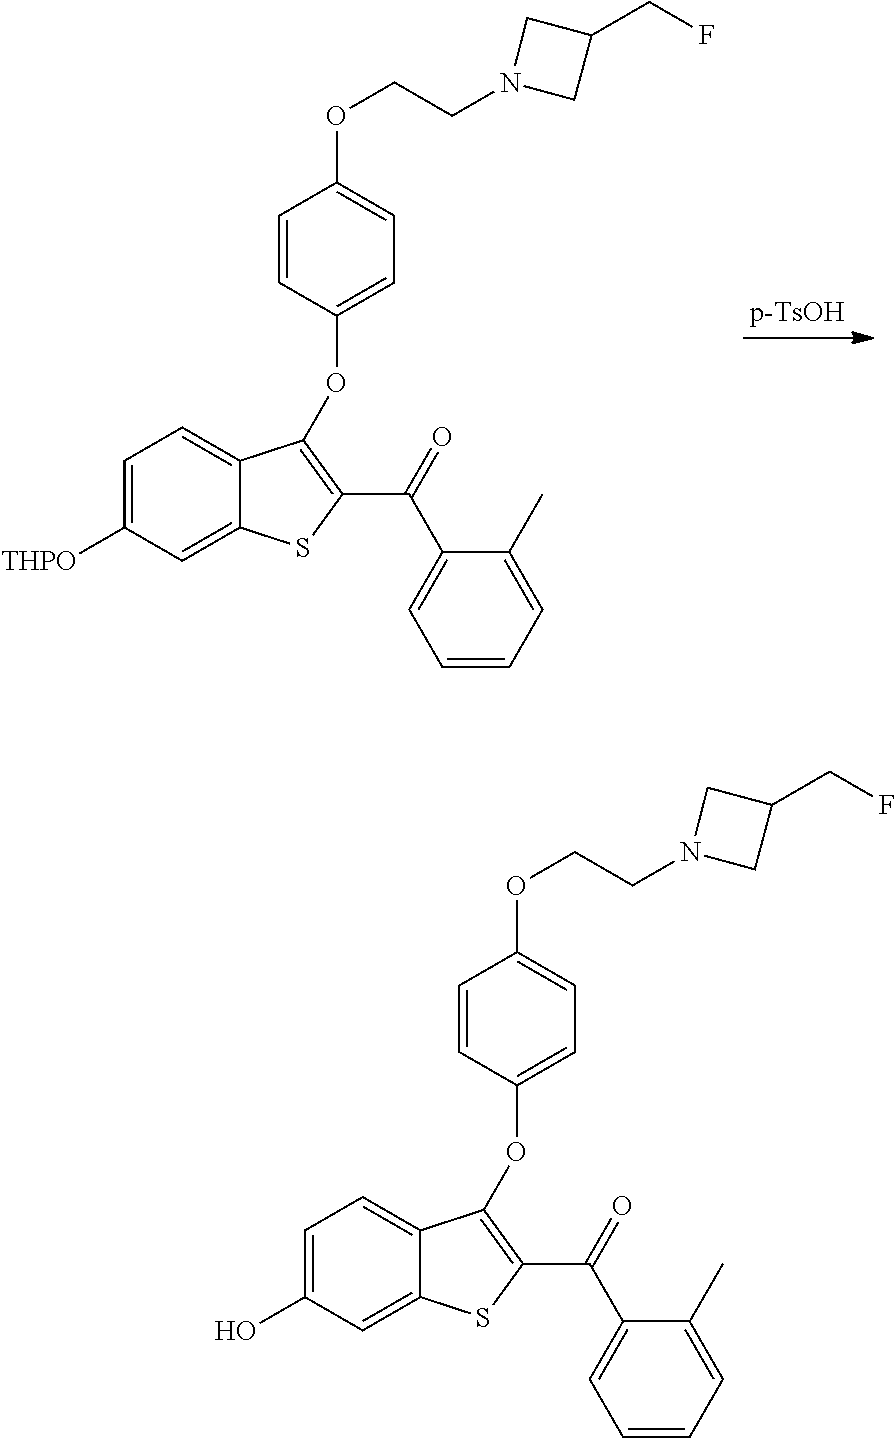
C(OC1=CC=C(OC2=C(C(=O)C3=CC=CC=C3C)SC3=CC([THPO])=CC=C32)C=C1)CN1CC(CF)C1.C(OC1=CC=C(OC2=C(C(=O)C3=CC=CC=C3C)SC3=CC(O)=CC=C32)C=C1)CN1CC(CF)C1
